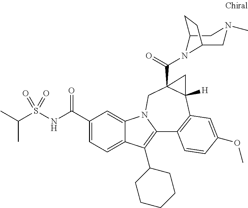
C1(C(NS(=O)(=O)C(C)C)=O)=CC=C2C(=C1)N1C(=C2C2CCCCC2)C2=C(C3([H])C(C(=O)N4C5CN(C)CC4CC5)(C1)C3)C=C(OC)C=C2
